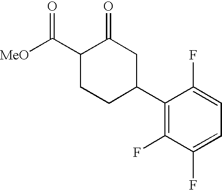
C1(C2CC(=O)C(C([MeO])=O)CC2)=C(F)C(F)=CC=C1F
